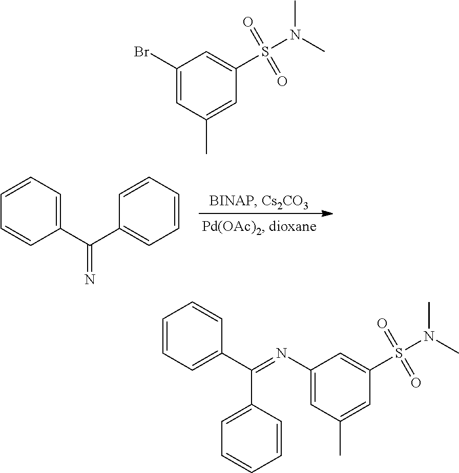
C1=CC=C(C(C2=CC=CC=C2)=N)C=C1.C1(Br)=CC(C)=CC(S(N(C)C)(=O)=O)=C1.C1(N=C(C2=CC=CC=C2)C2=CC=CC=C2)=CC(C)=CC(S(N(C)C)(=O)=O)=C1
